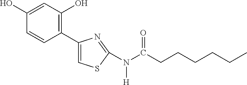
C1(C2=CSC(N(C(CCCCCC)=O)[H])=N2)=C(O)C=C(O)C=C1
